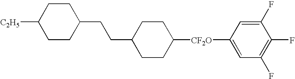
C1CC(CCC2CCC([CF2O]C3=CC(F)=C(F)C(F)=C3)CC2)CCC1[C2H5]
